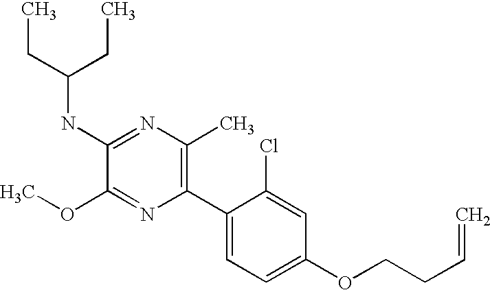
C1(NC(CC)CC)=NC(C)=C(C2=CC=C(OCCC=C)C=C2Cl)N=C1OC
